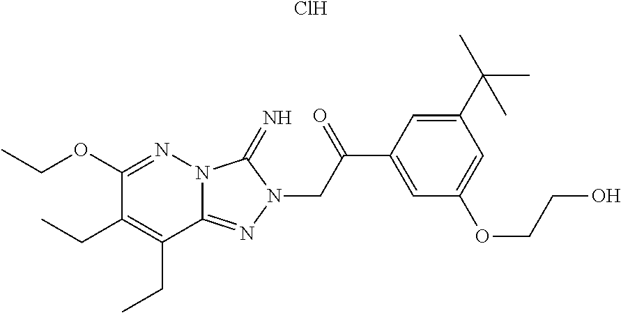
Cl.C1(OCC)=NN2C(=NN(CC(C3=CC(OCCO)=CC(C(C)(C)C)=C3)=O)C2=N)C(CC)=C1CC
